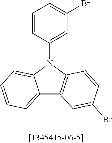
C12=CC=CC=C1N(C1=CC(Br)=CC=C1)C1=C2C=C(Br)C=C1
